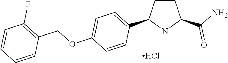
C1CC(C2=CC=C(OCC3=C(F)C=CC=C3)C=C2)NC1C(N)=O.Cl
